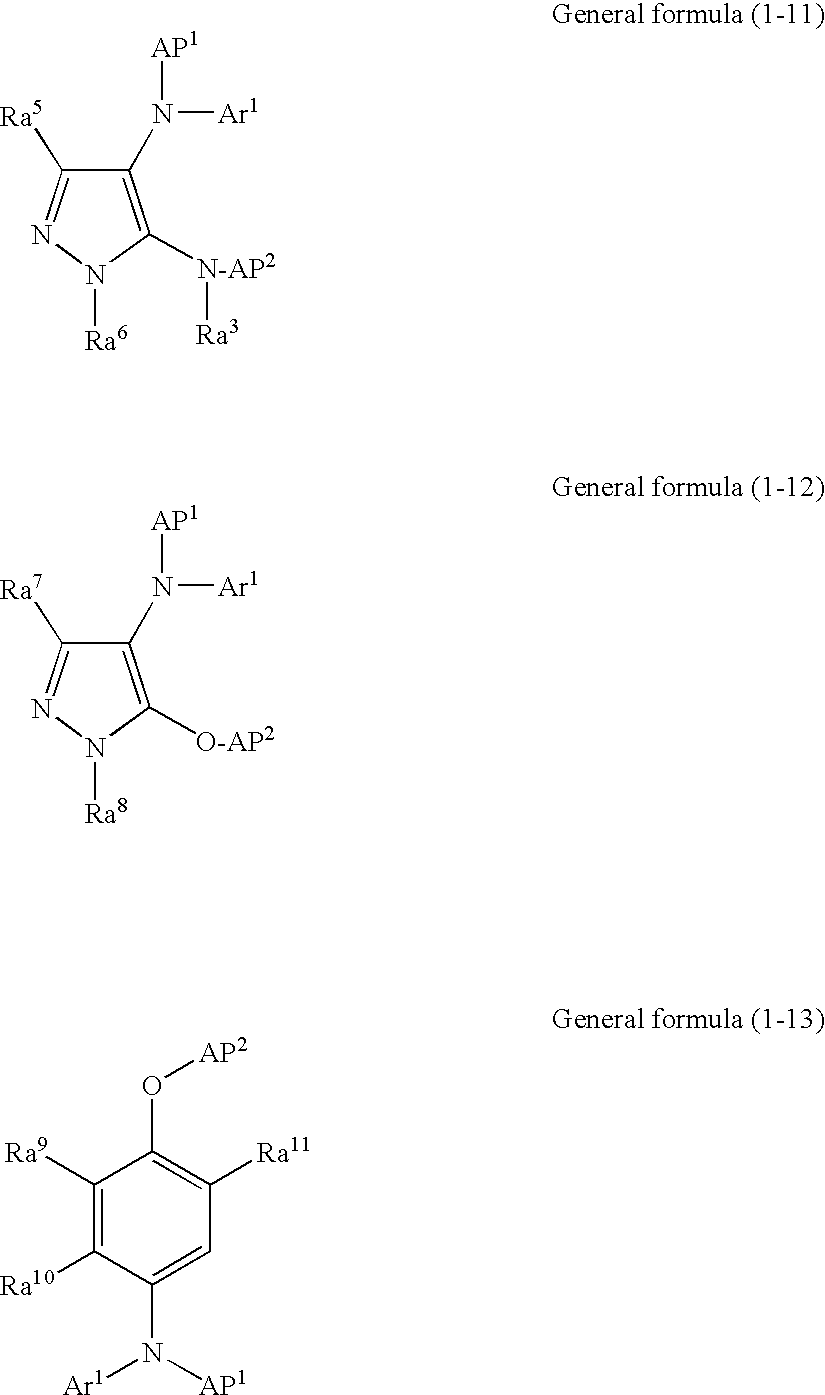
C1(N([Ar1])[AP1])=C([N-AP2][Ra3])N([Ra6])N=C1[Ra5].C1(N([Ar1])[AP1])=C([O-AP2])N([Ra8])N=C1[Ra7].C1([Ra9])=C([Ra10])C(N([AP1])[Ar1])=CC([Ra11])=C1O[AP2]
